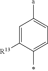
C1=C([R13])C(C)=CC=C1[a]
